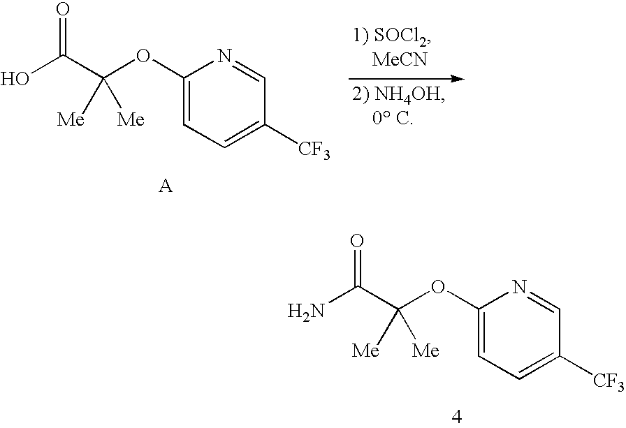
C1(OC(C(N)=O)([Me])[Me])=CC=C([CF3])C=N1.C1(OC(C(O)=O)([Me])[Me])=CC=C([CF3])C=N1
